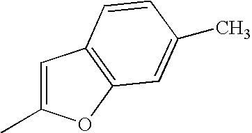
C1=C(C)OC2=C1C=CC(C)=C2
